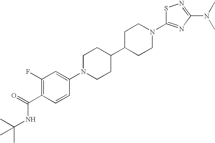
C1N(C2=CC(F)=C(C(NC(C)(C)C)=O)C=C2)CCC(C2CCN(C3=NC(N(C)C)=NS3)CC2)C1
